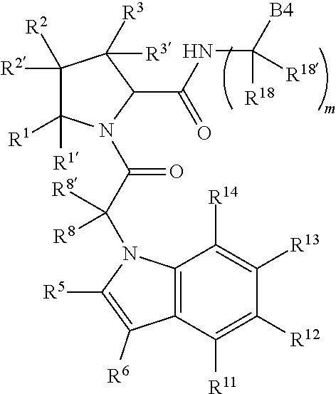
C1([R2])([R2])C([R1])([R1])N(C(C(N2C3=C(C([R11])=C([R12])C([R13])=C3[R14])C([R6])=C2[R5])([R8])[R8])=O)C(C(NC([B4])([R18])[R18])=O)C1([R3])[R3]
